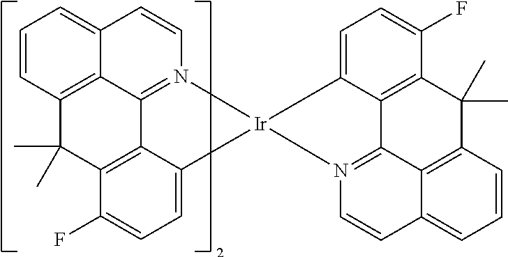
C12=CC=CC3=C1C1=N(C=C2)[Ir]2(C4=CC=C(F)C(=C14)C3(C)C)N1=C3C4=C(C=CC=C4C=C1)C(C)(C)C1=C3C2=CC=C1F
